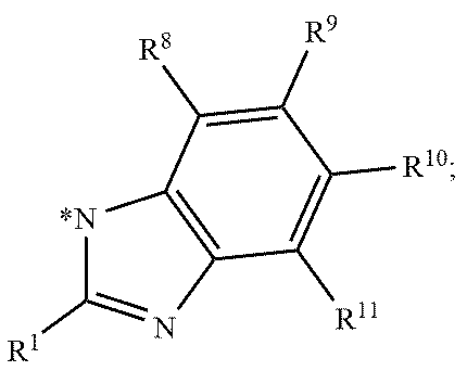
[N*]1C([R1])=NC2=C1C([R8])=C([R9])C([R10])=C2[R11]
